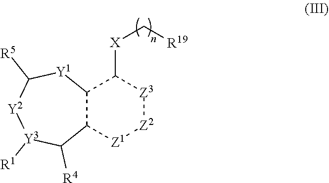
C12C([Z1][Z2][Z3]C1[X]C[R19])C([R4])[Y3]([R1])[Y2]C([R5])[Y1]2
